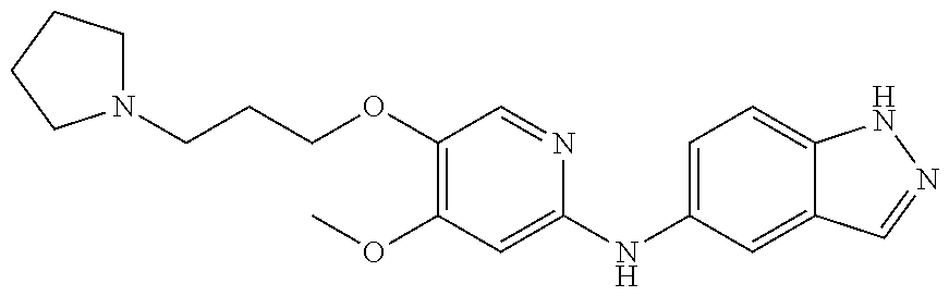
N1(CCCOC2=C(OC)C=C(NC3=CC=C4C(=C3)C=NN4)N=C2)CCCC1
